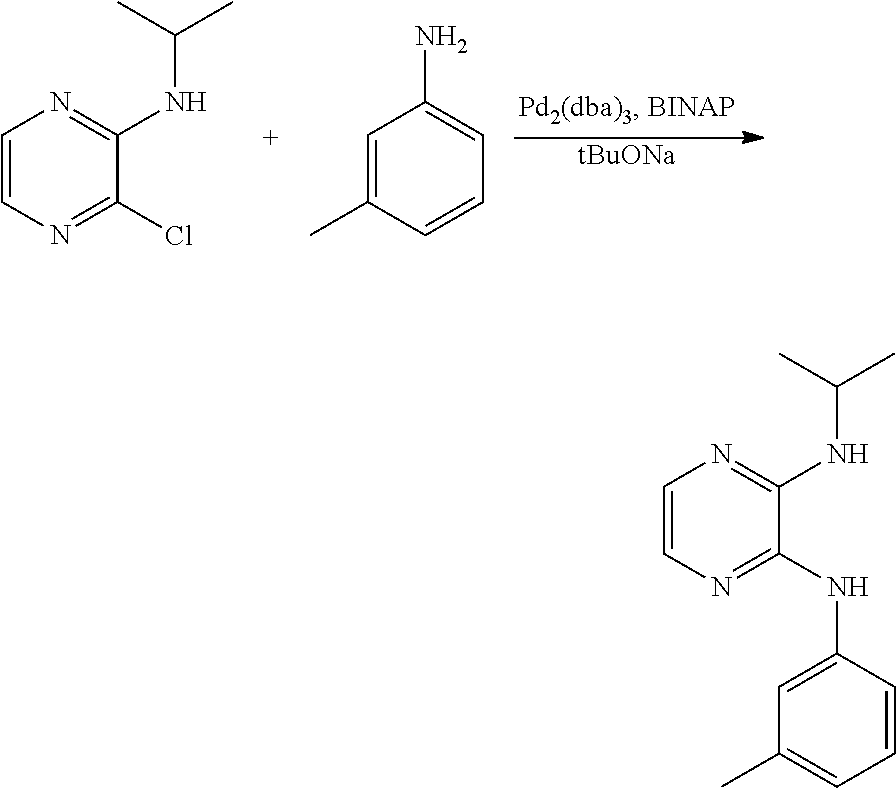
C1=CN=C(Cl)C(NC(C)C)=N1.C1=C(C)C=CC=C1N.[tBuONa].C1=CN=C(NC2=CC(C)=CC=C2)C(NC(C)C)=N1
